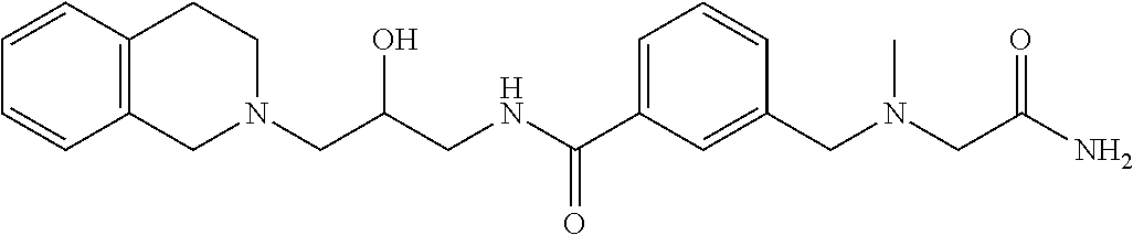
C1(CN(CC(N)=O)C)=CC(C(NCC(CN2CCC3=C(C2)C=CC=C3)O)=O)=CC=C1
